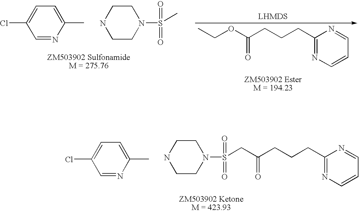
C1(CCCC(OCC)=O)=NC=CC=N1.C1(Cl)=CC=C(C)N=C1.N1CCN(S(=O)(=O)C)CC1.C1(Cl)=CC=C(C)N=C1.C1(CCCC(CS(N2CCNCC2)(=O)=O)=O)=NC=CC=N1
